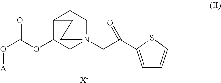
[A]OC(=O)OC1C[N+]2(CC(=O)C3=CC=CS3)CCC1CC2.[X-]
